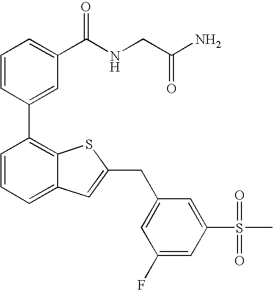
C1=CC(C2=C3C(=CC=C2)C=C(CC2=CC(F)=CC(S(=O)(=O)C)=C2)S3)=CC(C(NCC(N)=O)=O)=C1
